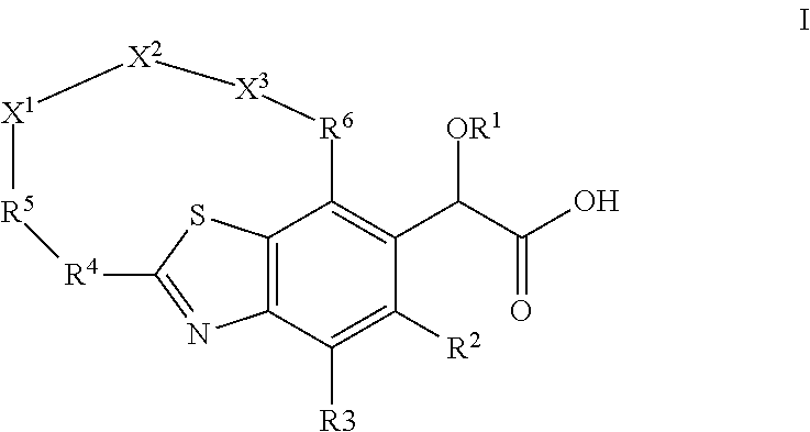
C12=C3C([R3])=C([R2])C(C(C(O)=O)[OR1])=C1[R6][X3][X2][X1][R5][R4]C(=N3)S2
